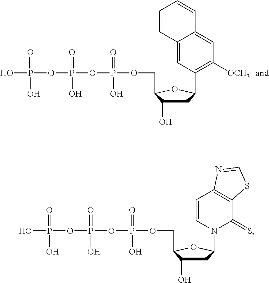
C1C(O)C(COP(OP(OP(O)(=O)O)(=O)O)(=O)O)OC1C1=C([OCH3])C=C2C(=C1)C=CC=C2.C1C(O)C(COP(OP(OP(O)(=O)O)(=O)O)(=O)O)OC1N1C(=S)C2=C(C=C1)N=CS2
